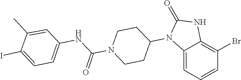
C1(=O)NC2=C(Br)C=CC=C2N1C1CCN(C(NC2=CC=C(I)C(C)=C2)=O)CC1
